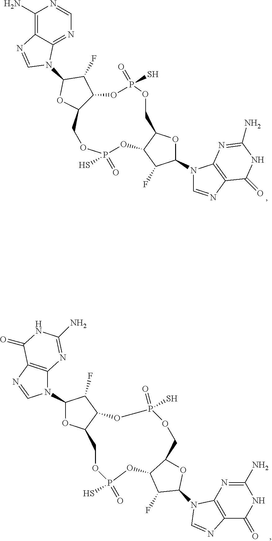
C1(N)=C2C(=NC=N1)N(C1OC3C(C1F)OP(S)(=O)OCC1OC(N4C=NC5=C4N=C(N)NC5=O)C(F)C1OP(=O)(S)OC3)C=N2.N1(C2OC3C(C2F)OP(=O)(S)OCC2OC(N4C5=C(C(=O)NC(N)=N5)N=C4)C(F)C2OP(=O)(S)OC3)C2=C(N=C1)C(=O)NC(N)=N2
